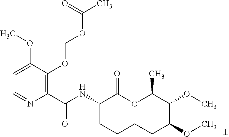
C1(C(NC2CCCCC(OC)C(OC)C(C)OC2=O)=O)=C(OCOC(C)=O)C(OC)=CC=N1
